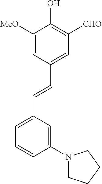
C1=C([MeO])C(O)=C([CHO])C=C1C=CC1=CC=CC(N2CCCC2)=C1
